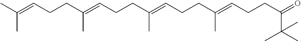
C(C=C(CCC=C(CCC=C(CCC=C(C)C)C)C)C)CC(=O)C(C)(C)C
